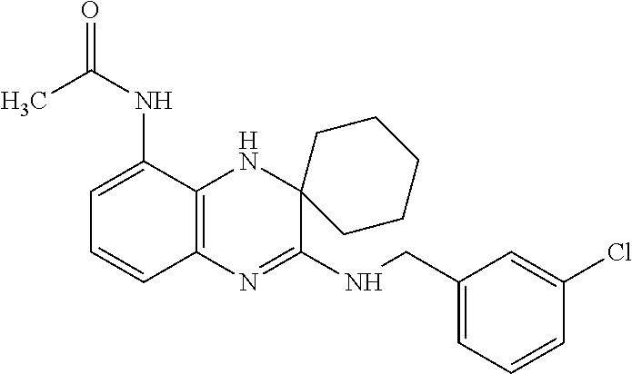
C1=C(NC(C)=O)C2=C(C=C1)N=C(NCC1=CC=CC(Cl)=C1)C1(N2)CCCCC1
